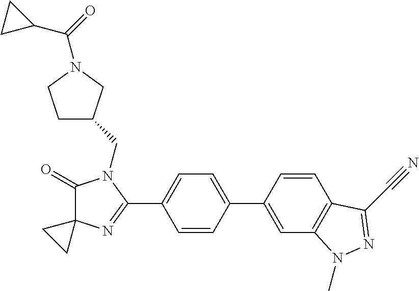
C1(=O)C2(N=C(C3=CC=C(C4=CC5=C(C=C4)C(C#N)=NN5C)C=C3)N1CC1CCN(C(=O)C3CC3)C1)CC2
